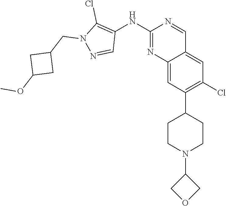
C12=CC(C3CCN(C4COC4)CC3)=C(Cl)C=C1C=NC(NC1=C(Cl)N(CC3CC(OC)C3)N=C1)=N2
